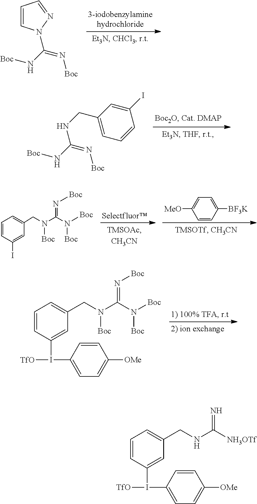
C1=CN(C(=N[Boc])N[Boc])N=C1.N(C(=N[Boc])N[Boc])CC1=CC=CC(I)=C1.C1=CC(I([TfO])C2=CC=C([OMe])C=C2)=CC(CN(C(N([Boc])[Boc])=N[Boc])[Boc])=C1.C1=CC([BF3K])=CC=C1[MeO].C1=CC(I)=CC(CN(C(N([Boc])[Boc])=N[Boc])[Boc])=C1.C1=CC(I([TfO])C2=CC=C([OMe])C=C2)=CC(CNC([NH3OTf])=N)=C1
